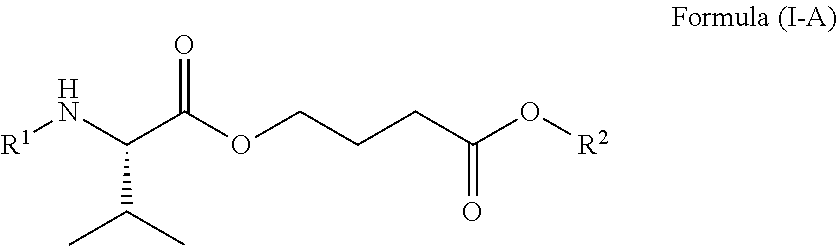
[R2]OC(CCCOC(C(N[R1])C(C)C)=O)=O
